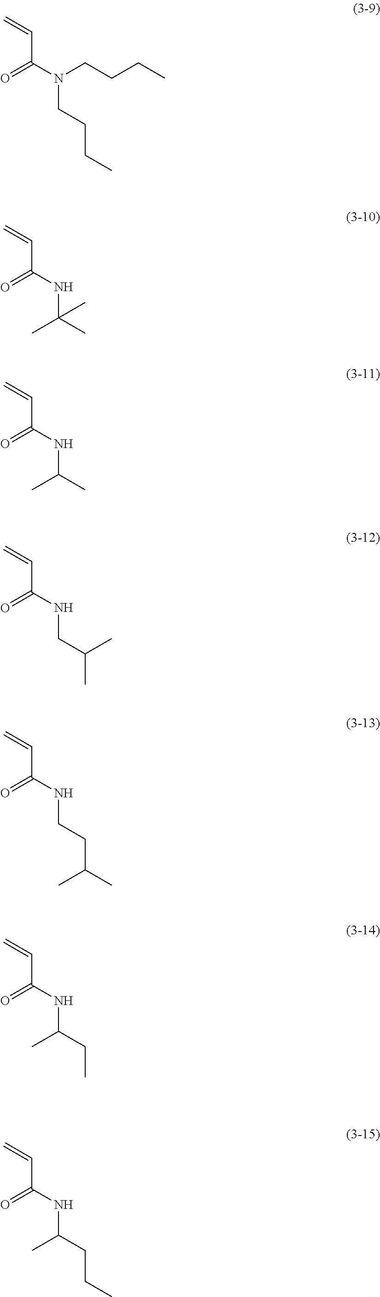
C(C(N(CCCC)CCCC)=O)=C.C(C(NC(C)(C)C)=O)=C.C(C(NC(C)C)=O)=C.C(C(NCC(C)C)=O)=C.C(C(NCCC(C)C)=O)=C.C(C(NC(CC)C)=O)=C.C(C(NC(CCC)C)=O)=C
